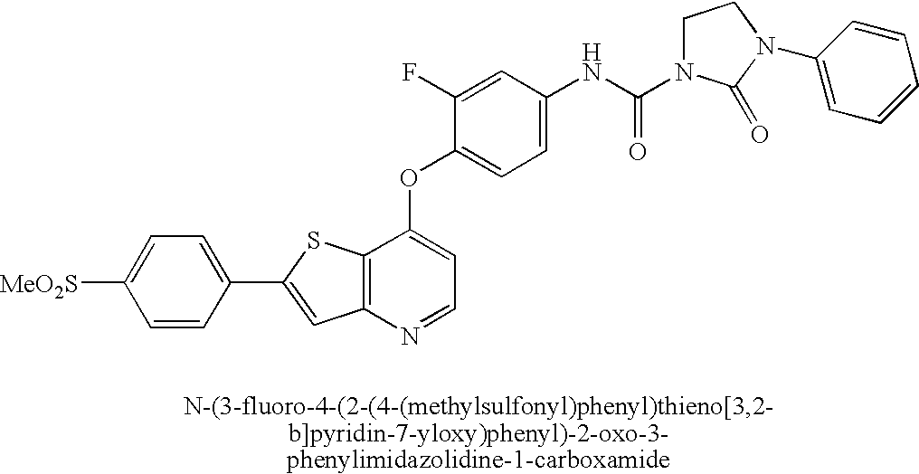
C1(C2=CC3=C(S2)C(OC2=CC=C(NC(=O)N4CCN(C5=CC=CC=C5)C4=O)C=C2F)=CC=N3)=CC=C([MeO2S])C=C1
